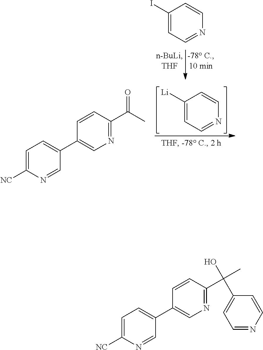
C1(I)=CC=NC=C1.C1([Li])=CC=NC=C1.C1=C([NC])N=CC(C2=CN=C(C(C)=O)C=C2)=C1.C1=C([NC])N=CC(C2=CN=C(C(C3=CC=NC=C3)(C)O)C=C2)=C1
